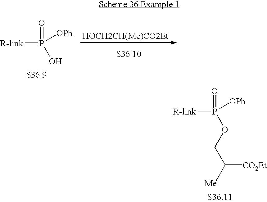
C([CO2Et])([Me])COP([OPh])(=O)[R-link].[HOCH2CH(Me)CO2Et].[R-link]P(=O)([OPh])O
